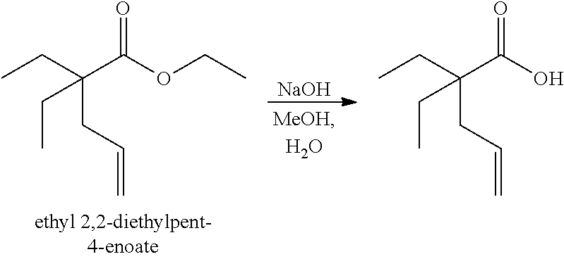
O=C(O)C(CC)(CC=C)CC.[NaOH].O=C(OCC)C(CC)(CC=C)CC
